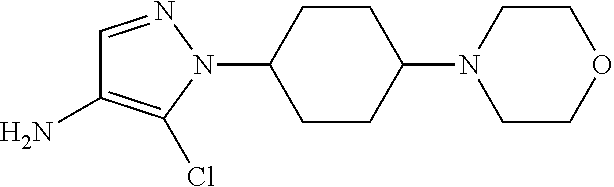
N1(C2CCC(N3N=CC(N)=C3Cl)CC2)CCOCC1
